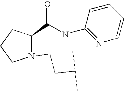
N1(CCC(C)C)C(C(NC2=NC=CC=C2)=O)CCC1
